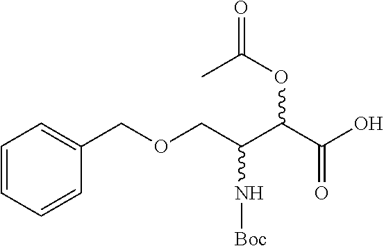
C1=CC=CC(COCC(C(C(O)=O)OC(=O)C)N[Boc])=C1
